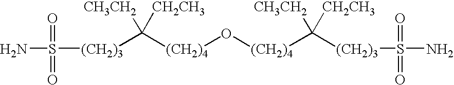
[(CH2)4](C([CH3CH2])([CH2CH3])[(CH2)3]S(N)(=O)=O)O[(CH2)4]C([CH3CH2])([CH2CH3])[(CH2)3]S(N)(=O)=O
